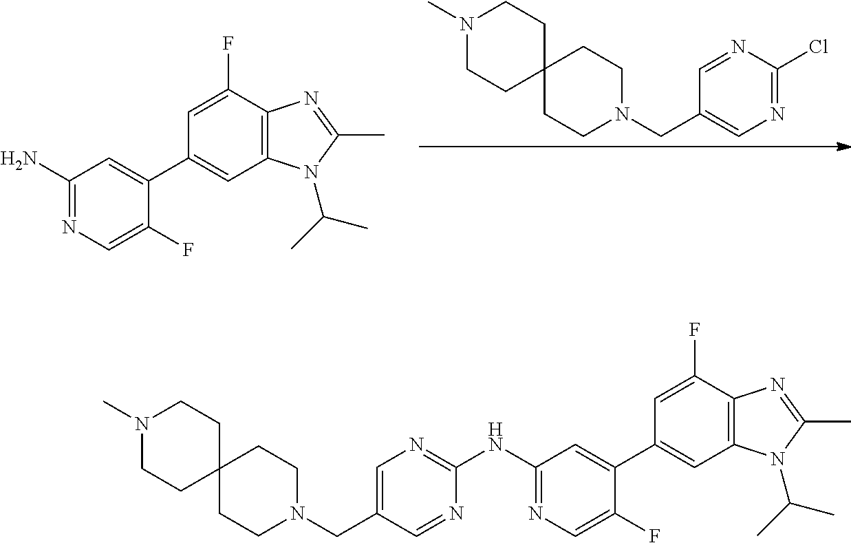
N1(CC2=CN=C(Cl)N=C2)CCC2(CC1)CCN(C)CC2.C1(C2=CC(N)=NC=C2F)=CC2=C(C(F)=C1)N=C(C)N2C(C)C.C1(C2=CC(NC3=NC=C(CN4CCC5(CC4)CCN(C)CC5)C=N3)=NC=C2F)=CC2=C(C(F)=C1)N=C(C)N2C(C)C
